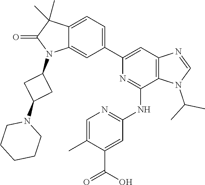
C1=C2C(=CC(C3=CC4=C(C(NC5=NC=C(C)C(C(O)=O)=C5)=N3)N(C(C)C)C=N4)=C1)N(C1CC(N3CCCCC3)C1)C(=O)C2(C)C
